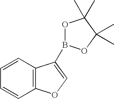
C1=CC2=C(C=C1)C(B1OC(C)(C)C(C)(C)O1)=CO2
